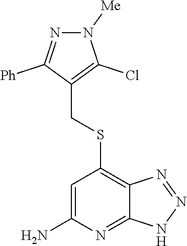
N1=C([Ph])C(CSC2=C3C(=NC(N)=C2)NN=N3)=C(Cl)N1[Me]
